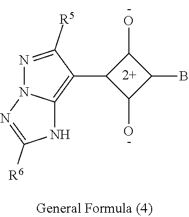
N1=C([R5])C(C2C(O)C(B)C2O)=C2N1N=C([R6])N2
